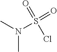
CN(S(=O)(=O)Cl)C
